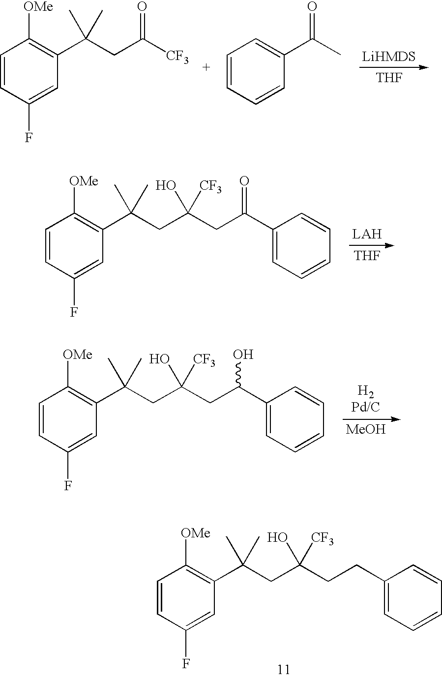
C1=CC(F)=CC(C(CC([CF3])=O)(C)C)=C1[OMe].C1=CC=CC(C(C)=O)=C1.[THF].C1=CC(F)=CC(C(CC(CC(C2=CC=CC=C2)=O)([CF3])O)(C)C)=C1[OMe].[THF].C1=CC(F)=CC(C(CC(CC(C2=CC=CC=C2)O)([CF3])O)(C)C)=C1[OMe].[MeOH].C1=CC(F)=CC(C(CC(CCC2=CC=CC=C2)([CF3])O)(C)C)=C1[OMe]
